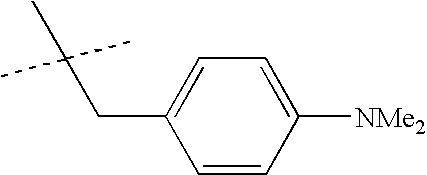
C1=CC([NMe2])=CC=C1CC(C)(C)C
